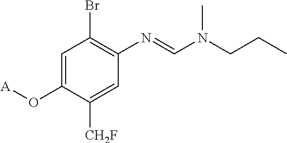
C1=C(O[A])C([CH2F])=CC(N=CN(CCC)C)=C1Br
